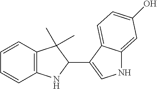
C1=CC2=C(C=C1)NC(C1=CNC3=CC(O)=CC=C13)C2(C)C
